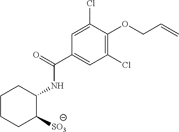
C1CCC([SO3])C(NC(C2=CC(Cl)=C(OCC=C)C(Cl)=C2)=O)C1
